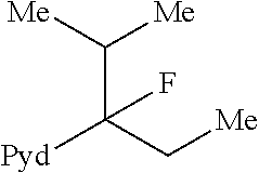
C(C(C[Me])([Pyd])F)([Me])[Me]
